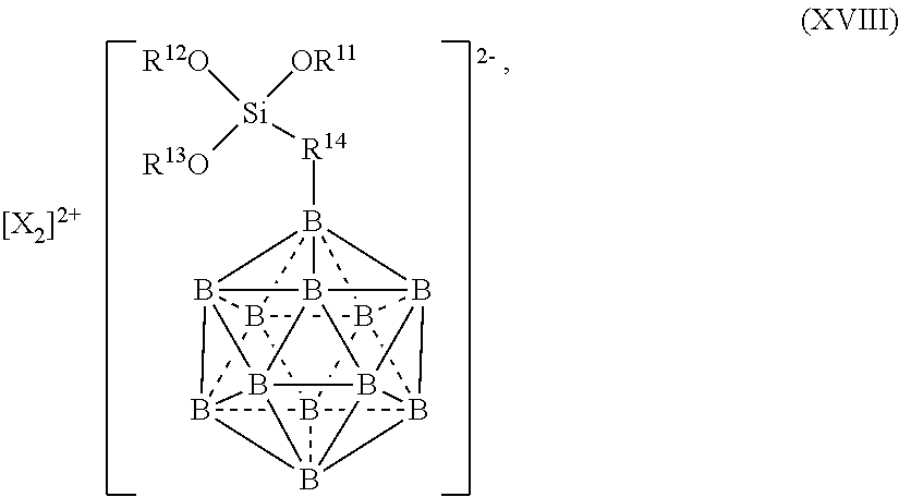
B1234B567B189B1%10%11B%12%13%14B5%15([R14][Si]([R13O])([R12O])[OR11])(B265B326B5%15%12B2%131B486%10)B79%14%11
